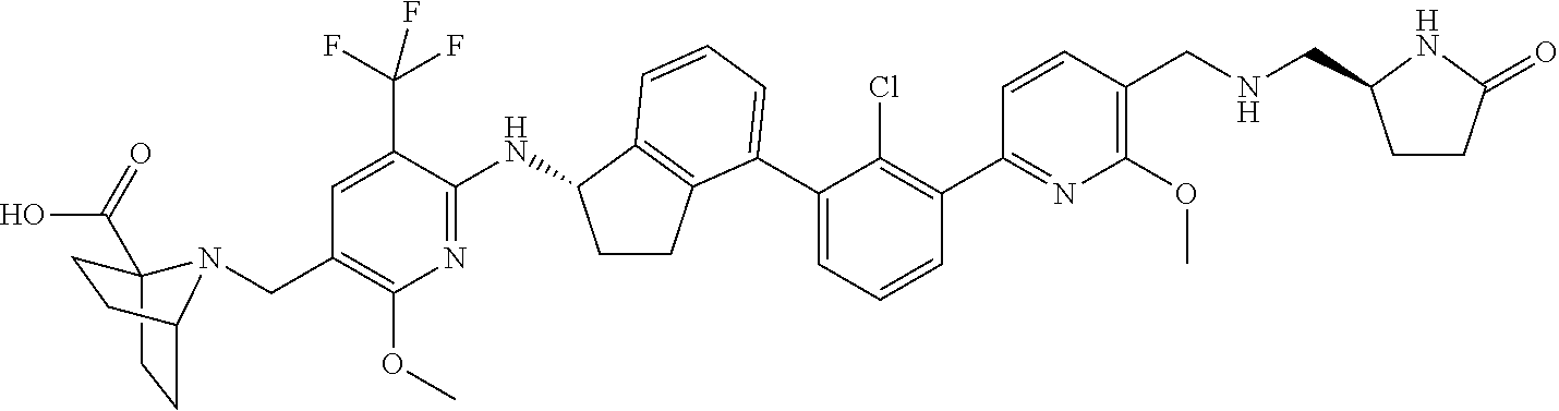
C1=C(C(F)(F)F)C(NC2CCC3=C2C=CC=C3C2=CC=CC(C3=NC(OC)=C(CNCC4CCC(=O)N4)C=C3)=C2Cl)=NC(OC)=C1CN1C2(C(O)=O)CCC1CC2
